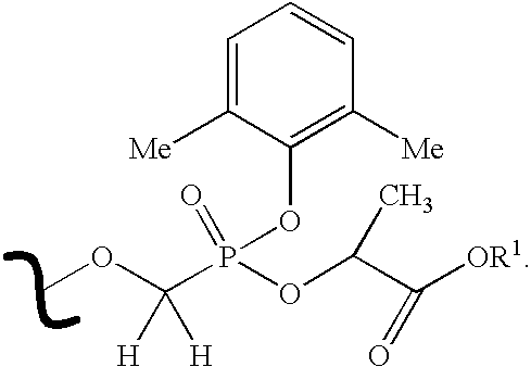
C1=C([Me])C(OP(=O)(C(OC)([H])[H])OC(C([OR1])=O)C)=C([Me])C=C1
